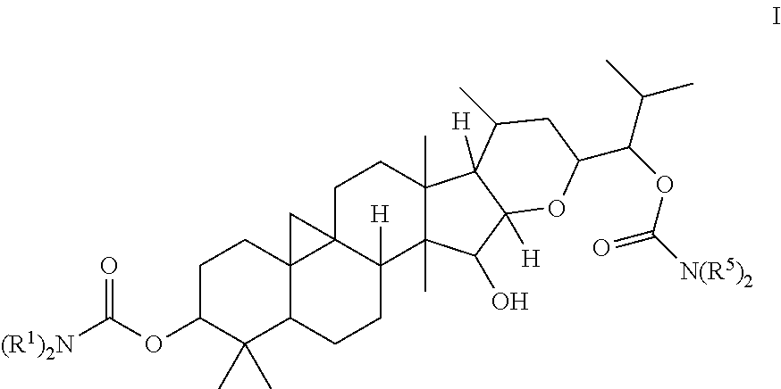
C1C(OC([(R1)2N])=O)C(C)(C)C2C3(C1)C1(C([H])(CC2)C2(C)C(C)(CC1)C1([H])C([H])(C2O)OC(C(OC(=O)[N(R5)2])C(C)C)CC1C)C3
